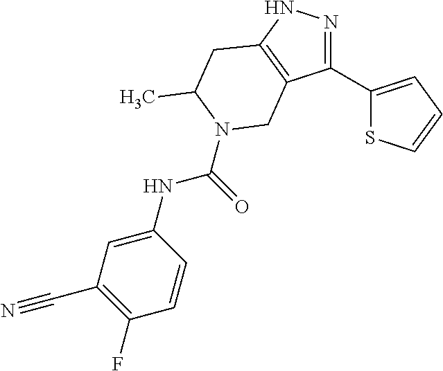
N1=C(C2=CC=CS2)C2=C(N1)CC(C)N(C(=O)NC1=CC(C#N)=C(F)C=C1)C2
